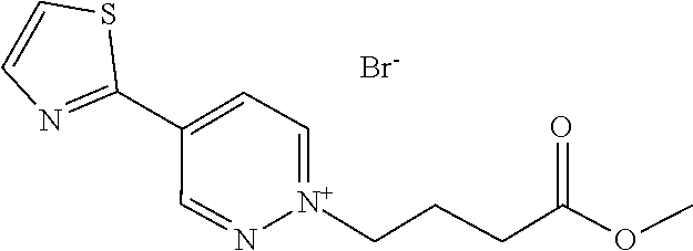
C1(C2=CC=[N+](CCCC(OC)=O)N=C2)=NC=CS1.[Br-]
